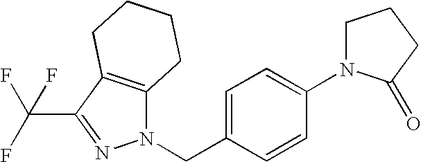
N1(CC2=CC=C(N3CCCC3=O)C=C2)C2=C(C(C(F)(F)F)=N1)CCCC2
